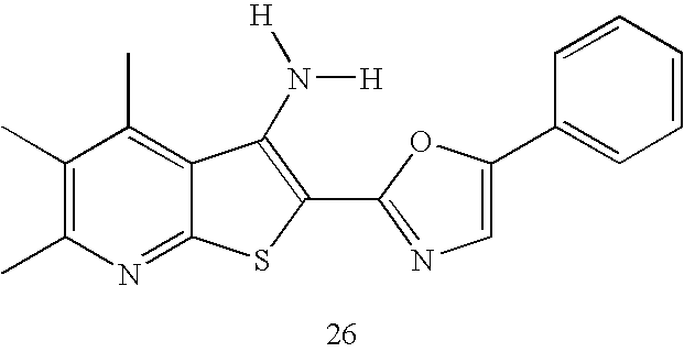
C1(C)=C(C)N=C2C(=C1C)C(N([H])[H])=C(C1=NC=C(C3=CC=CC=C3)O1)S2
